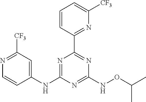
N1=C([CF3])C=C(NC2=NC(C3=NC([CF3])=CC=C3)=NC(NOC(C)C)=N2)C=C1
